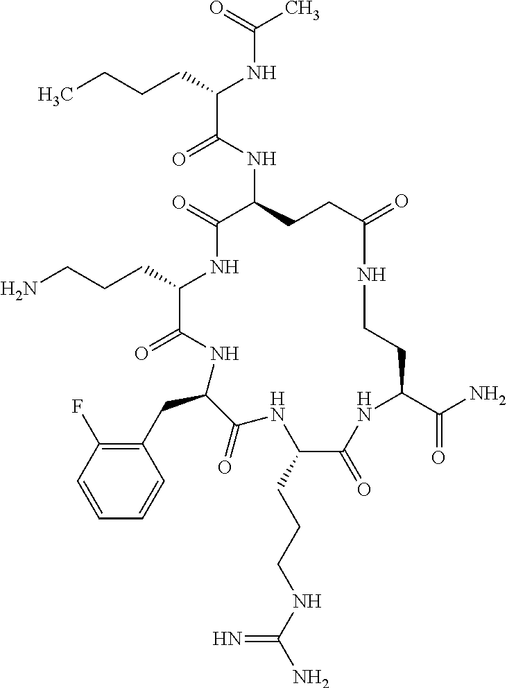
C(C1NC(=O)C(NC(C(CCCC)NC(C)=O)=O)CCC(=O)NCCC(C(N)=O)NC(=O)C(CCCNC(N)=N)NC(=O)C(CC2=C(F)C=CC=C2)NC1=O)CCN
